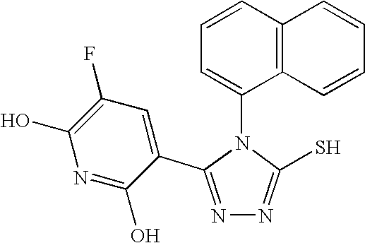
N1=C(C2=CC(F)=C(O)N=C2O)N(C2=CC=CC3=C2C=CC=C3)C(S)=N1
